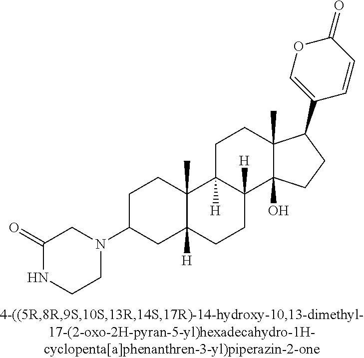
C1C(N2CC(=O)NCC2)CC2([H])C(C)(C1)C1([H])C([H])(CC2)C2(O)C(C)(CC1)C(C1=COC(=O)C=C1)CC2
